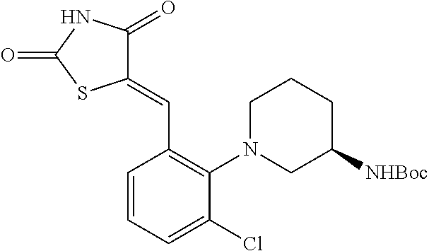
C1(=CC2=C(N3CCCC([NHBoc])C3)C(Cl)=CC=C2)C(=O)NC(=O)S1
